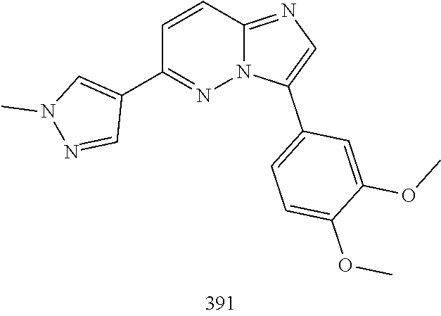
N1(C)C=C(C2=NN3C(=NC=C3C3=CC=C(OC)C(OC)=C3)C=C2)C=N1
